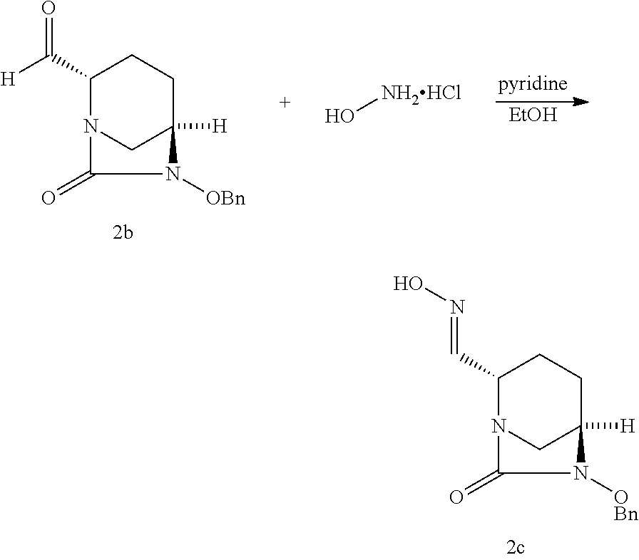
[EtOH].C1(C([H])=O)N2CC([H])(CC1)N([OBn])C2=O.O[NH2HCl].C1(C=NO)N2CC([H])(CC1)N([OBn])C2=O
